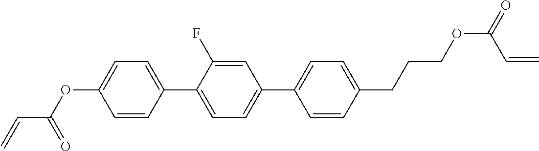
C=CC(OC1=CC=C(C2=CC=C(C3=CC=C(CCCOC(=O)C=C)C=C3)C=C2F)C=C1)=O
